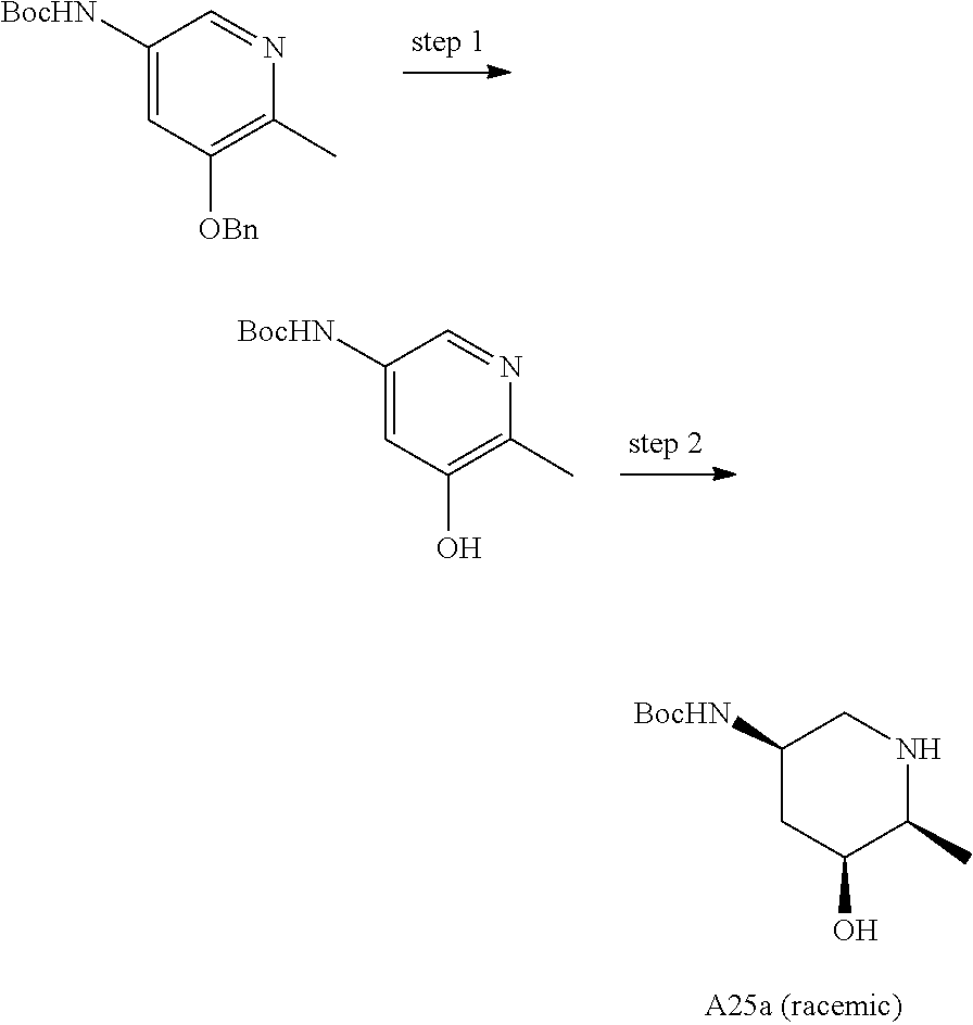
C1=NC(C)=C([OBn])C=C1[BocHN].C1=NC(C)=C(O)C=C1[BocHN].C1C(O)C(C)NCC1[BocHN]
